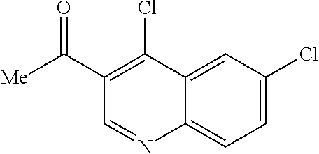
C1=C(Cl)C=C2C(=C1)N=CC(C([Me])=O)=C2Cl
